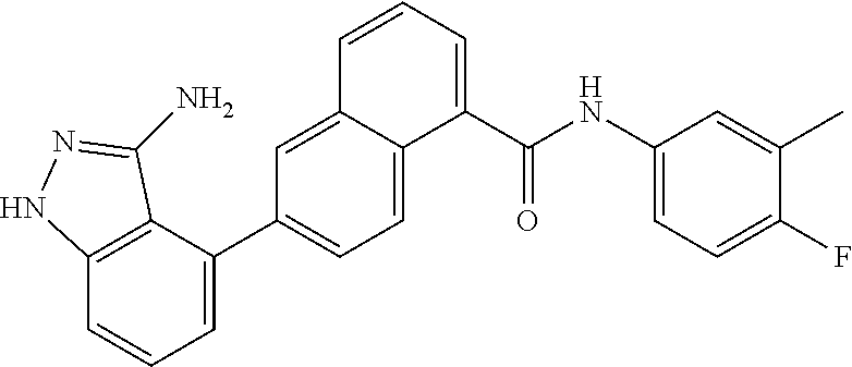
C12=C(C(C3=CC=C4C(=C3)C=CC=C4C(NC3=CC=C(F)C(C)=C3)=O)=CC=C1)C(N)=NN2
